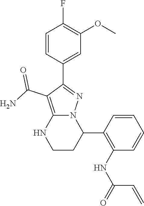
C1=CC(C2=NN3C(=C2C(N)=O)NCCC3C2=C(NC(C=C)=O)C=CC=C2)=CC(OC)=C1F
